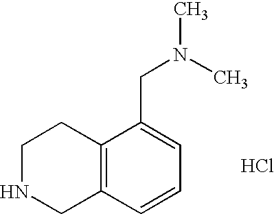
C12=C(C=CC=C1CN(C)C)CNCC2.Cl
